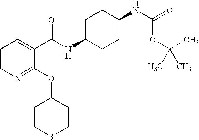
C1C(NC(C2=CC=CN=C2OC2CCSCC2)=O)CCC(NC(OC(C)(C)C)=O)C1
